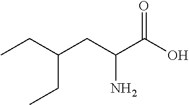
OC(C(CC(CC)CC)N)=O
